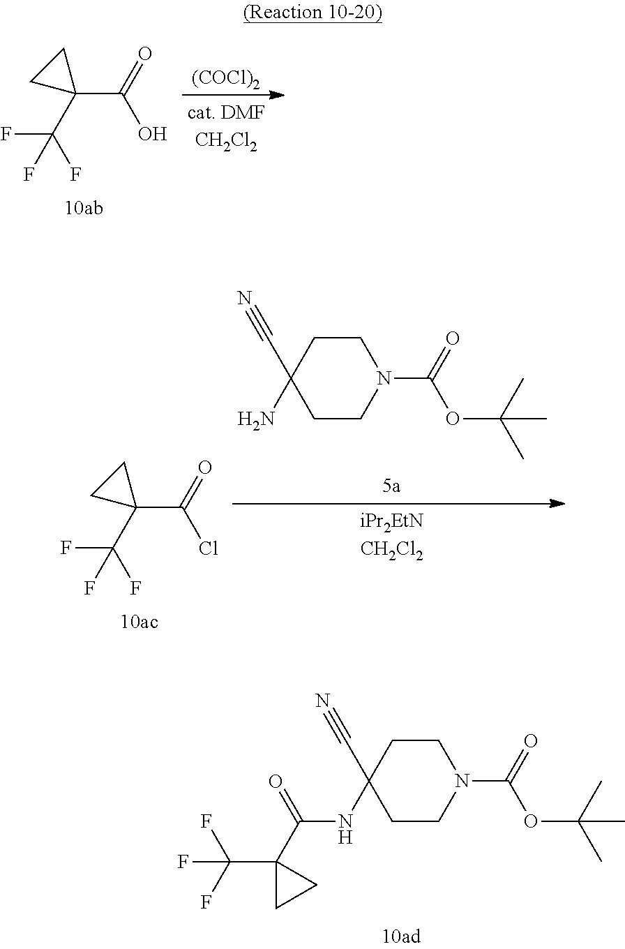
C1CC(C#N)(NC(C2(C(F)(F)F)CC2)=O)CCN1C(=O)OC(C)(C)C.C1(C(=O)O)(C(F)(F)F)CC1.[(COCl)2].C1(C(=O)Cl)(C(F)(F)F)CC1.C1CC(C#N)(N)CCN1C(=O)OC(C)(C)C
